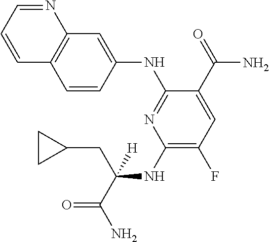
C1(NC(CC2CC2)(C(=O)N)[H])=C(F)C=C(C(=O)N)C(NC2=CC3=C(C=CC=N3)C=C2)=N1
